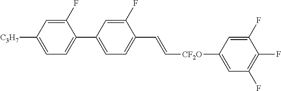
C1(F)=CC([C3H7])=CC=C1C1=CC=C(C=C[CF2O]C2=CC(F)=C(F)C(F)=C2)C(F)=C1
